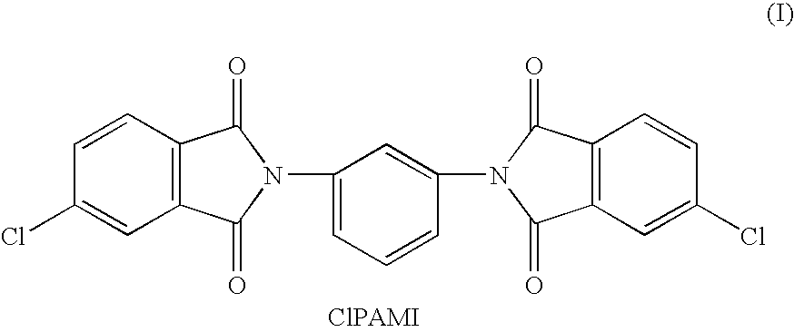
C1=CC2=C(C=C1Cl)C(=O)N(C1=CC=CC(N3C(=O)C4=C(C=CC(Cl)=C4)C3=O)=C1)C2=O
